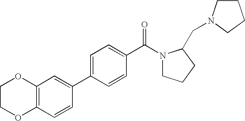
C12=C(C=C(C3=CC=C(C(=O)N4CCCC4CN4CCCC4)C=C3)C=C1)OCCO2
